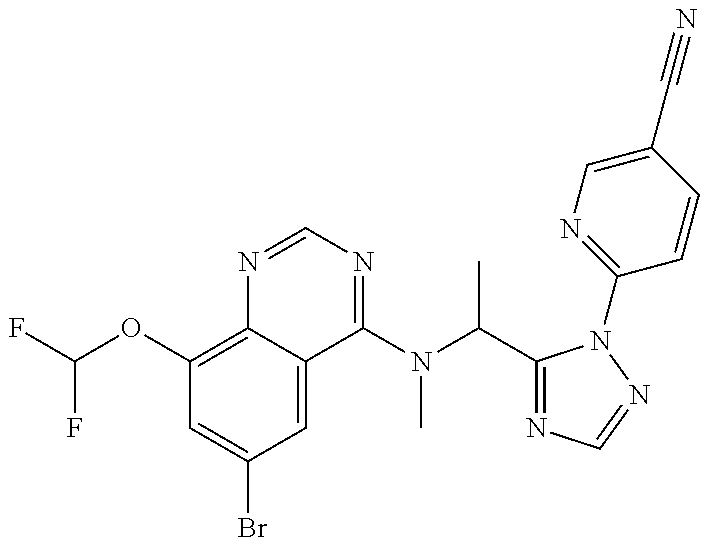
C1(OC(F)F)=C2C(=CC(Br)=C1)C(N(C(C)C1=NC=NN1C1=NC=C(C#N)C=C1)C)=NC=N2
